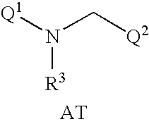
[Q1]N(C[Q2])[R3].[AT]
